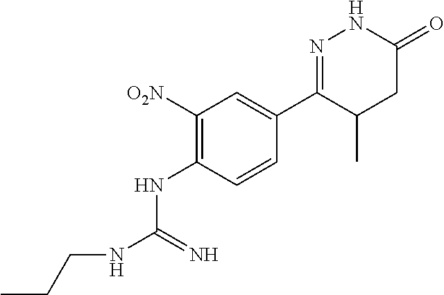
C1([O2N])=C(NC(NCCC)=N)C=CC(C2=NNC(=O)CC2C)=C1
